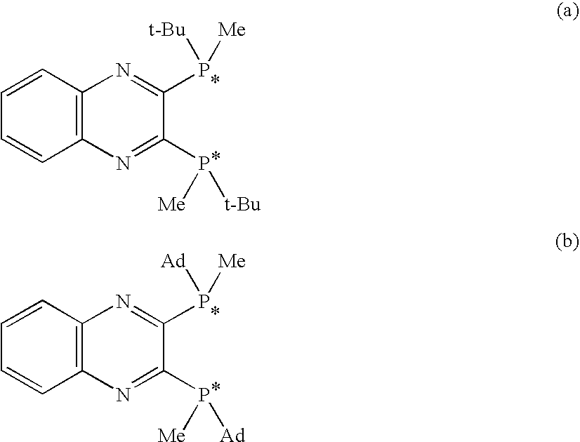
C12=C(N=C(P([Me])[t-Bu])C(P([t-Bu])[Me])=N1)C=CC=C2.C12=C(N=C(P([Me])[Ad])C(P([Ad])[Me])=N1)C=CC=C2
